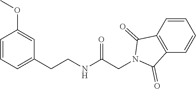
C1=CC=C(CCNC(=O)CN2C(=O)C3=C(C=CC=C3)C2=O)C=C1OC
